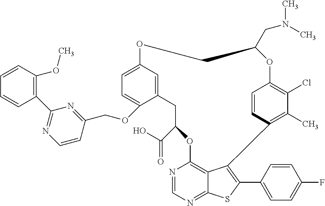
C12=C3C(=NC=N1)SC(C1=CC=C(F)C=C1)=C3C1=C(C)C(Cl)=C(C=C1)OC(CN(C)C)COC1=CC=C(OCC3=NC(C4=C(OC)C=CC=C4)=NC=C3)C(=C1)CC(C(O)=O)O2
